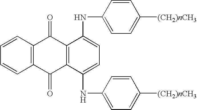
C12=C(C=CC=C1)C(=O)C1=C(C2=O)C(NC2=CC=C([(CH2)nCH3])C=C2)=CC=C1NC1=CC=C([(CH2)nCH3])C=C1
